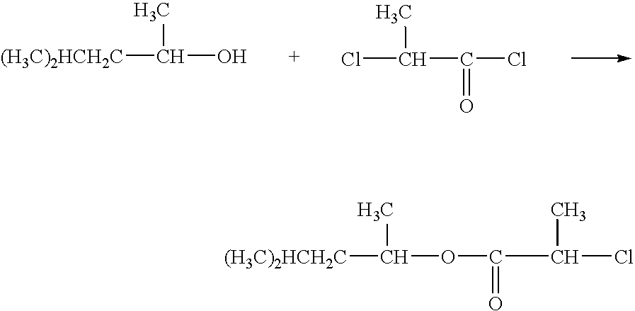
ClC(C(Cl)=O)C.OC(C)[(H3C)2HCH2C].ClC(C(OC(C)[(H3C)2HCH2C])=O)C
